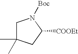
C1C(C)(C)CC([COOEt])N1[Boc]
